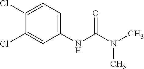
ClC1=CC(NC(=O)N(C)C)=CC=C1Cl
